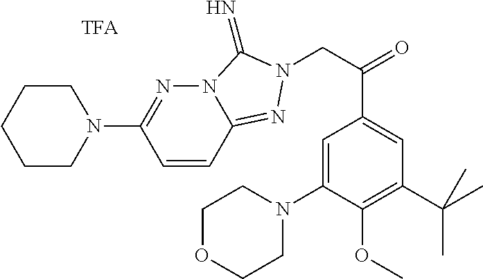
C1=CC2=NN(CC(=O)C3=CC(C(C)(C)C)=C(OC)C(N4CCOCC4)=C3)C(=N)N2N=C1N1CCCCC1
